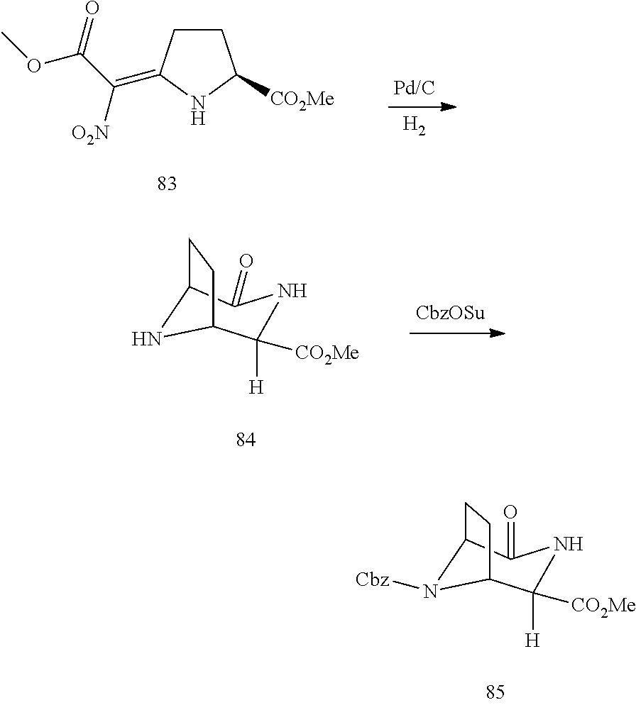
C1CC(=C(C(=O)OC)[O2N])NC1[CO2Me].[H2].C1([H])([CO2Me])C2CCC(C(=O)N1)N2.C1([H])([CO2Me])C2CCC(C(=O)N1)N2[Cbz]
